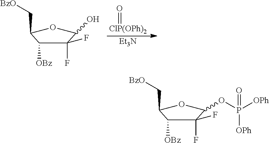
[ClP(OPh)2]=O.[Et3N].C1(F)(F)C([OBz])C(C[BzO])OC1O.C1(F)(F)C([OBz])C(C[BzO])OC1OP([OPh])([OPh])=O
